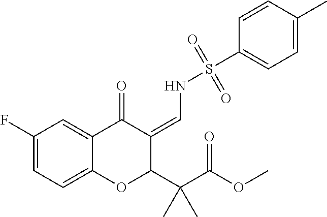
C1=C(F)C=C2C(=C1)OC(C(C(OC)=O)(C)C)C(=CNS(C1=CC=C(C)C=C1)(=O)=O)C2=O
